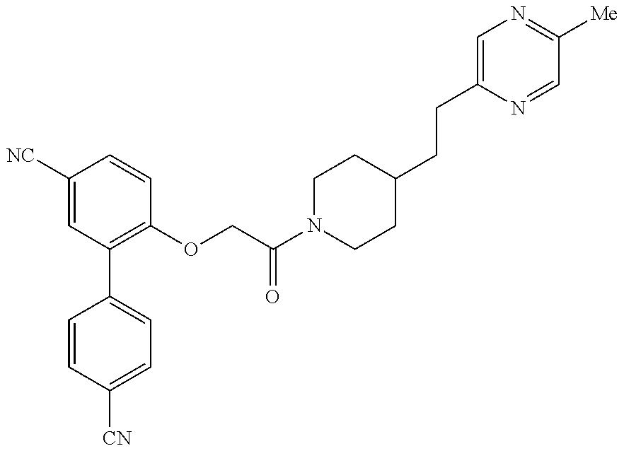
C1=CC([CN])=CC=C1C1=C(OCC(N2CCC(CCC3=CN=C([Me])C=N3)CC2)=O)C=CC([NC])=C1
